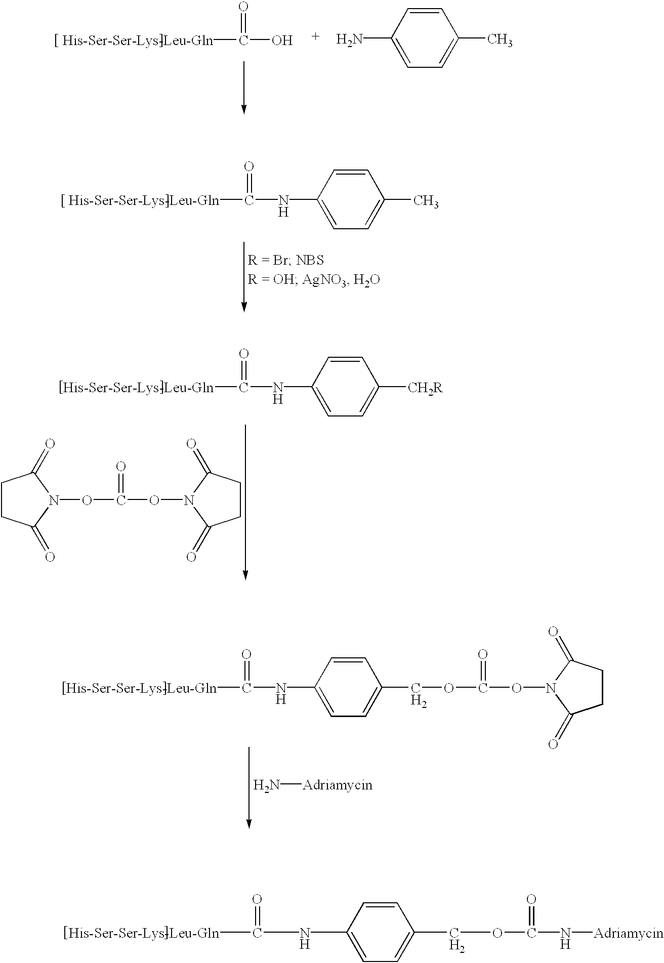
C(O)(=O)[His-Ser-Ser-Lys-Leu-Gln].NC1=CC=C(C)C=C1.[His-Ser-Ser-Lys-Leu-Gln]C(=O)NC1=CC=C(C)C=C1.[His-Ser-Ser-Lys-Leu-Gln]C(=O)NC1=CC=C([CH2R])C=C1.C1CC(=O)N(OC(ON2C(=O)CCC2=O)=O)C1=O.[His-Ser-Ser-Lys-Leu-Gln]C(=O)NC1=CC=C(COC(ON2C(=O)CCC2=O)=O)C=C1.N[Adriamycin].[His-Ser-Ser-Lys-Leu-Gln]C(=O)NC1=CC=C(COC(N[Adriamycin])=O)C=C1
